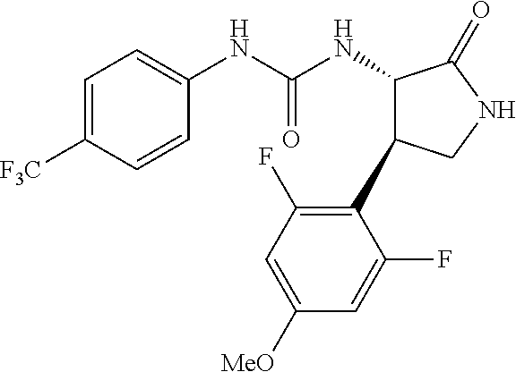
C1=CC([F3C])=CC=C1NC(NC1C(C2=C(F)C=C([MeO])C=C2F)CNC1=O)=O
